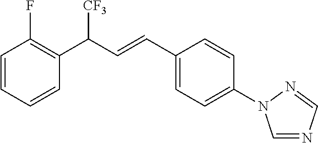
C1=CC=CC(C(C=CC2=CC=C(N3C=NC=N3)C=C2)[CF3])=C1F
